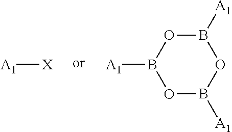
[X][A1].B1([A1])OB([A1])OB([A1])O1
